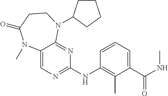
C1(NC2=NC=C3C(=N2)N(C2CCCC2)CCC(=O)N3C)=C(C)C(C(NC)=O)=CC=C1
